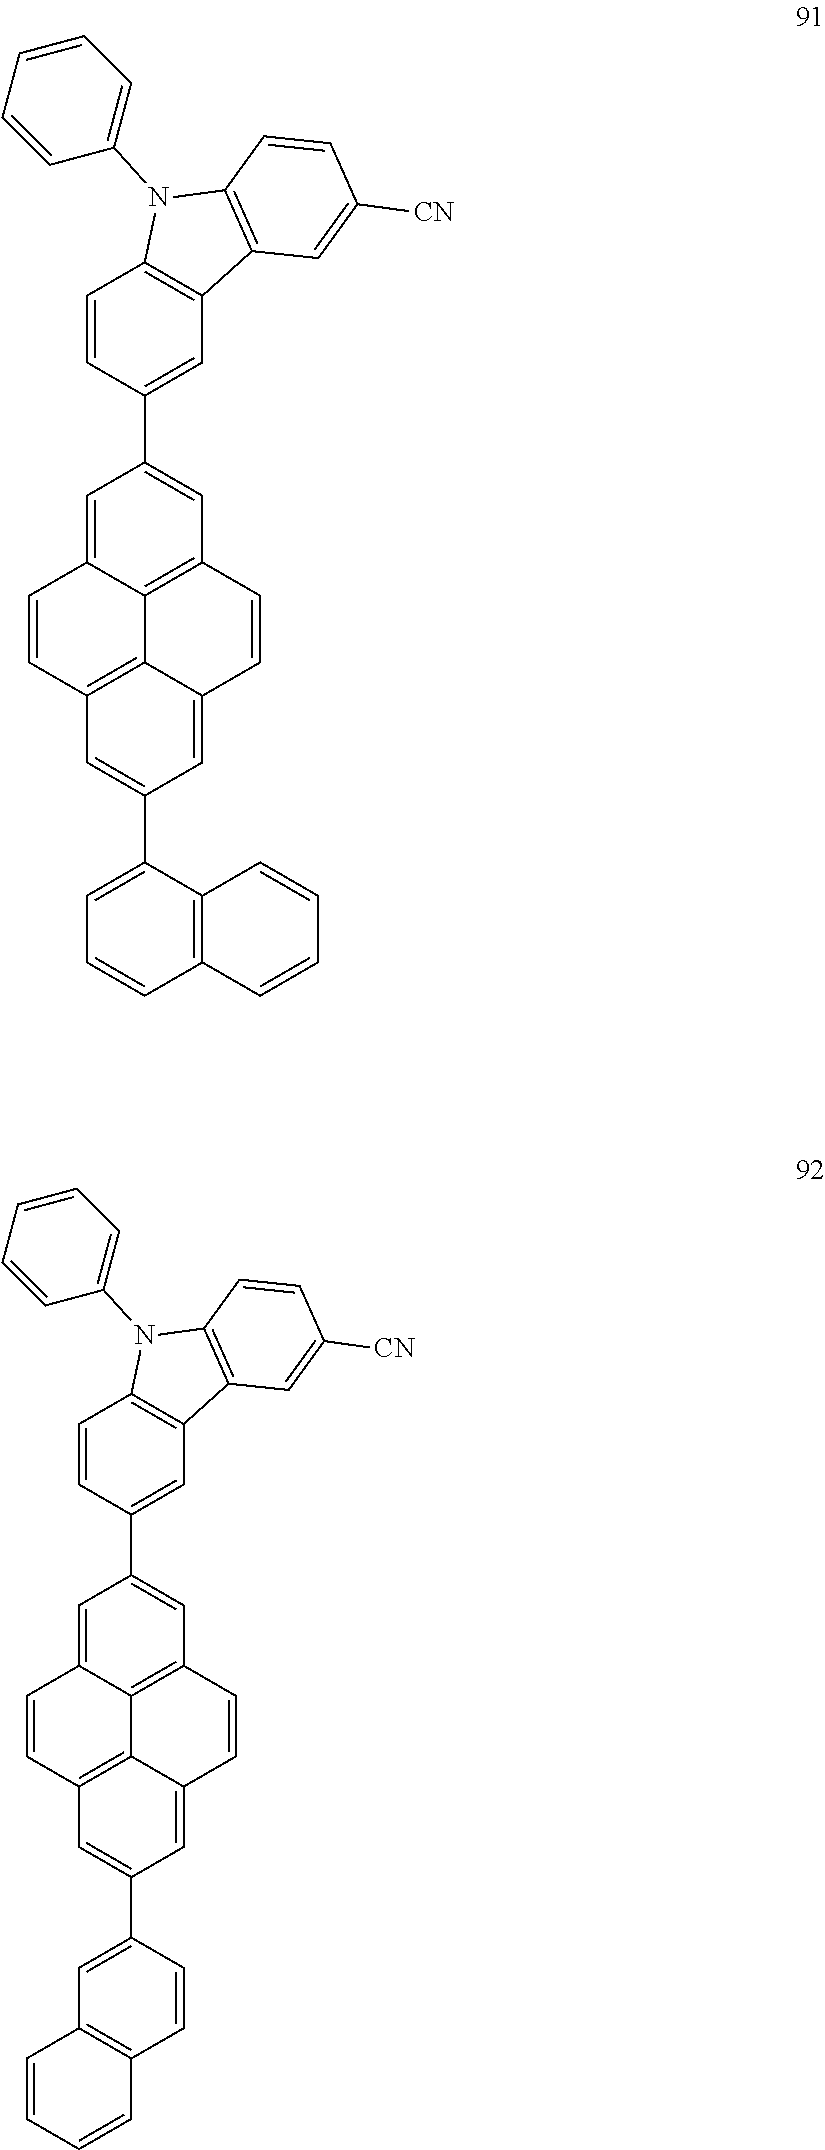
C12=C3C=C(C4=CC=CC5=C4C=CC=C5)C=C1C=CC1=C2C(=CC(C2=CC4=C(C=C2)N(C2=CC=CC=C2)C2=C4C=C([CN])C=C2)=C1)C=C3.C12=C3C=C(C4=CC5=C(C=C4)C=CC=C5)C=C1C=CC1=C2C(=CC(C2=CC4=C(C=C2)N(C2=CC=CC=C2)C2=C4C=C([CN])C=C2)=C1)C=C3
